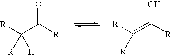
[R]C(C([R])=O)([H])[R].[R]C(=C([R])O)[R]
